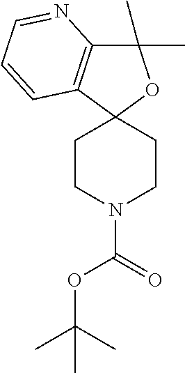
C1(C)(C)C2=C(C3(O1)CCN(C(OC(C)(C)C)=O)CC3)C=CC=N2
